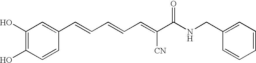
C1(O)=C(O)C=CC(C=CC=CC=C(C(NCC2=CC=CC=C2)=O)[CN])=C1
